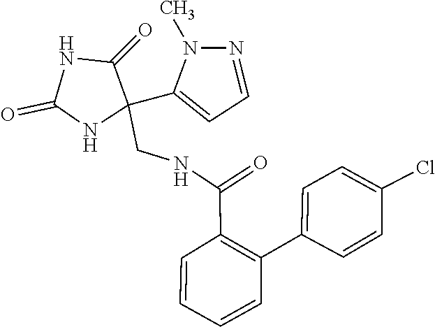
N1(C)N=CC=C1C1(CNC(C2=C(C3=CC=C(Cl)C=C3)C=CC=C2)=O)NC(=O)NC1=O
